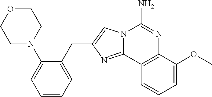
N12C(=NC(CC3=CC=CC=C3N3CCOCC3)=C1)C1=C(N=C2N)C(OC)=CC=C1
